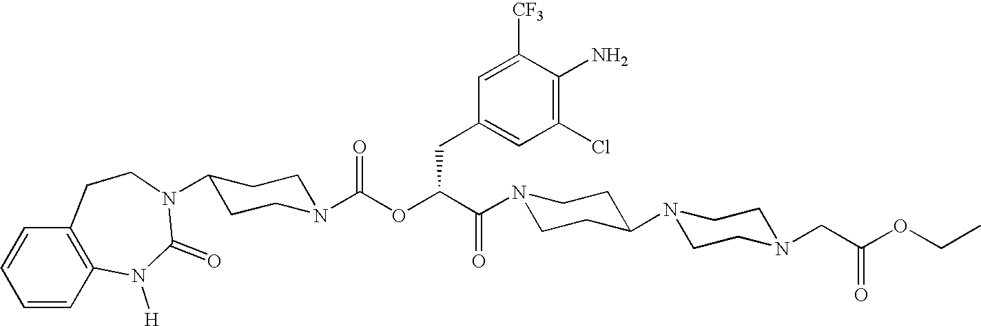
C1=CC2=C(C=C1)CCN(C1CCN(C(OC(C(N3CCC(N4CCN(CC(OCC)=O)CC4)CC3)=O)CC3=CC(Cl)=C(N)C([CF3])=C3)=O)CC1)C(=O)N2[H]
